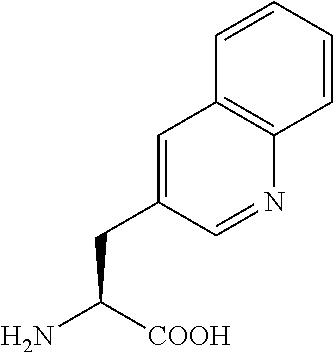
C1=CC=CC2=C1N=CC(CC(N)[COOH])=C2
